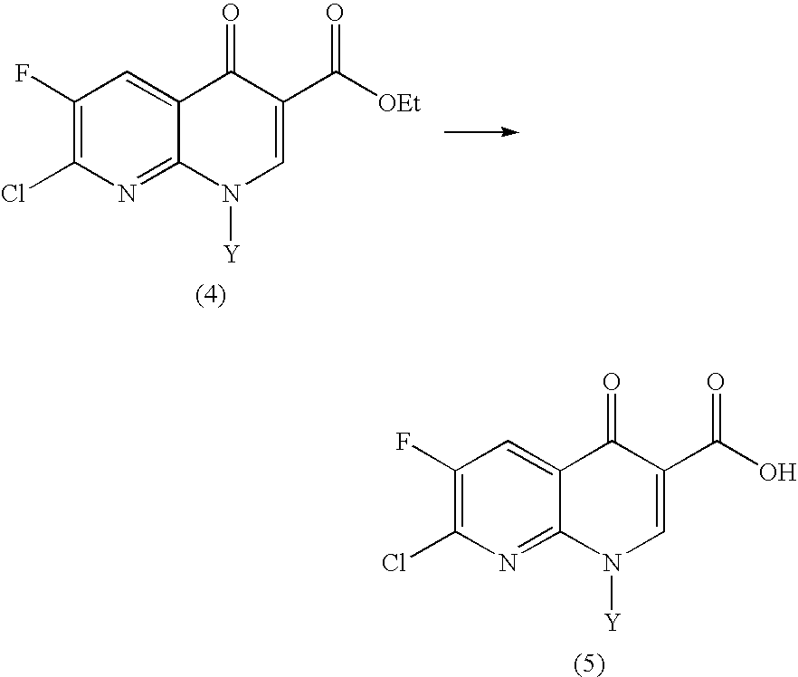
C1(F)=C(Cl)N=C2C(=C1)C(=O)C(C([OEt])=O)=CN2[Y].C1(F)=C(Cl)N=C2C(=C1)C(=O)C(C(O)=O)=CN2[Y]
